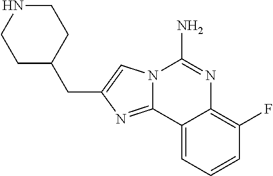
C1NCCC(CC2=CN3C(=N2)C2=CC=CC(F)=C2N=C3N)C1
